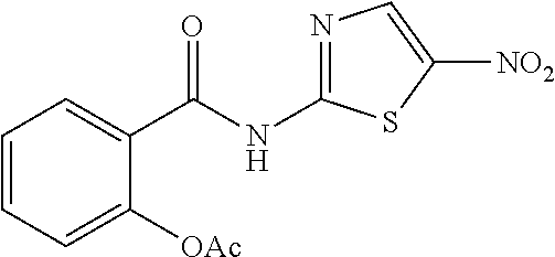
C1=CC=C([OAc])C(C(NC2=NC=C([NO2])S2)=O)=C1
